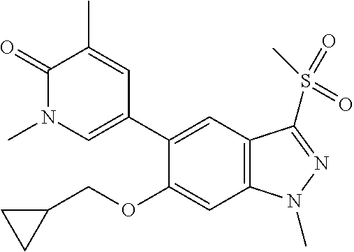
C1(OCC2CC2)=CC2=C(C=C1C1=CN(C)C(=O)C(C)=C1)C(S(C)(=O)=O)=NN2C
